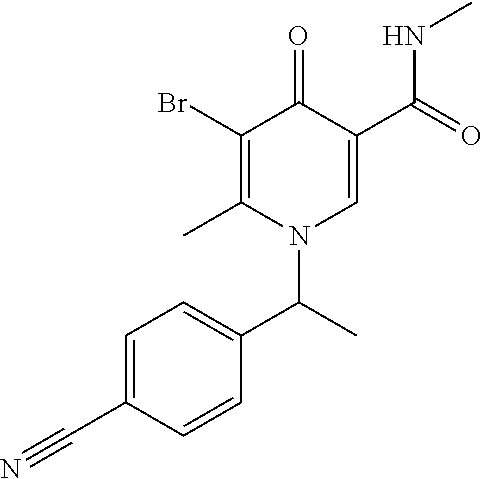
C1=C(C#N)C=CC(C(N2C=C(C(=O)NC)C(=O)C(Br)=C2C)C)=C1
